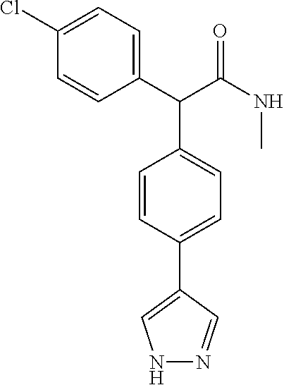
C1(C(C(NC)=O)C2=CC=C(C3=CNN=C3)C=C2)=CC=C(Cl)C=C1
